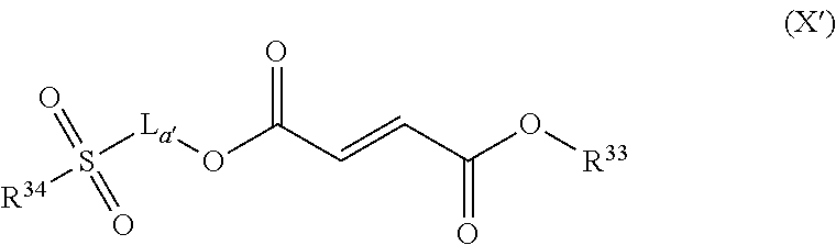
S([La]OC(C=CC(O[R33])=O)=O)([R34])(=O)=O
